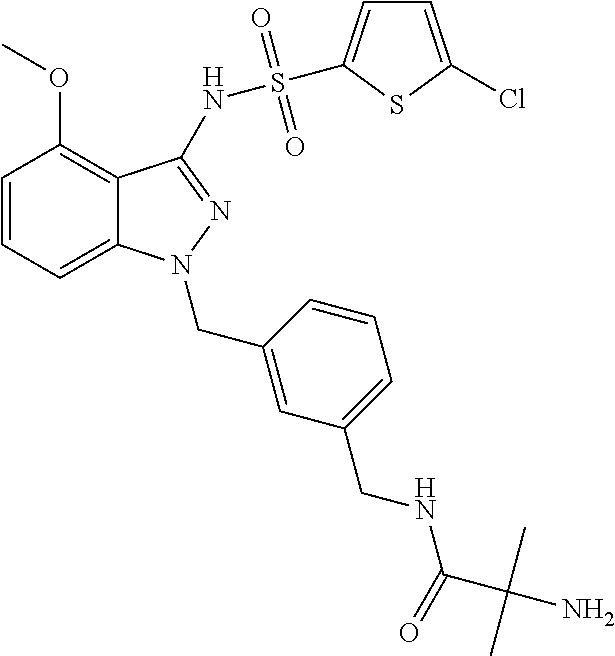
C1(OC)=C2C(=CC=C1)N(CC1=CC(CNC(C(N)(C)C)=O)=CC=C1)N=C2NS(C1=CC=C(Cl)S1)(=O)=O
